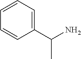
C1(C(N)C)=CC=CC=C1
